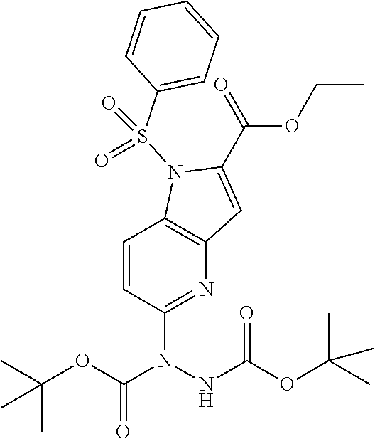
C1=CC(N(NC(OC(C)(C)C)=O)C(OC(C)(C)C)=O)=NC2=C1N(S(C1=CC=CC=C1)(=O)=O)C(C(=O)OCC)=C2
